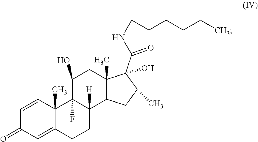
C1=CC2(C)C(=CC1=O)CCC1([H])C2(F)C(O)CC2(C)C1CC(C)C2(C(NCCCCCC)=O)O
